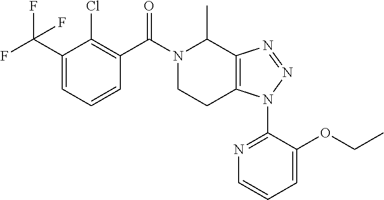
C1(C(F)(F)F)=CC=CC(C(N2CCC3=C(C2C)N=NN3C2=NC=CC=C2OCC)=O)=C1Cl
